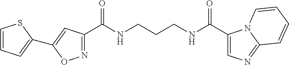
N1=C(C(NCCCNC(C2=CN=C3N2C=CC=C3)=O)=O)C=C(C2=CC=CS2)O1
